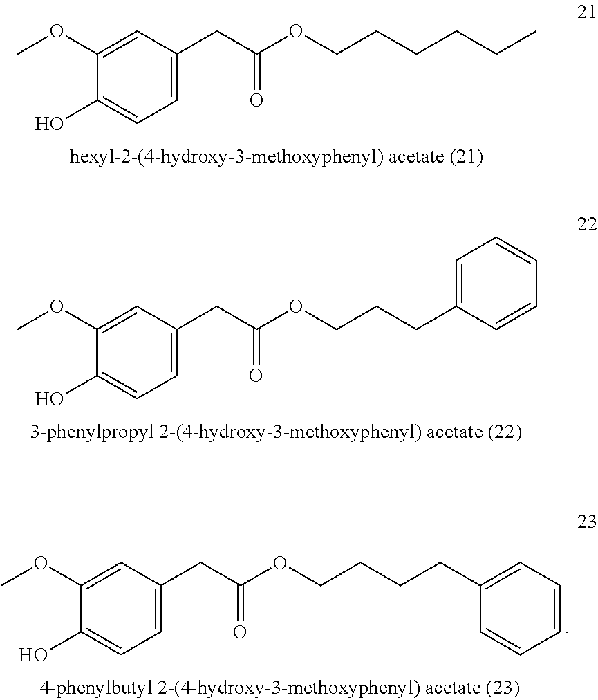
C1=C(CC(OCCCCCC)=O)C=C(OC)C(O)=C1.C1=C(CC(OCCCC2=CC=CC=C2)=O)C=C(OC)C(O)=C1.C1=C(CC(OCCCCC2=CC=CC=C2)=O)C=C(OC)C(O)=C1
